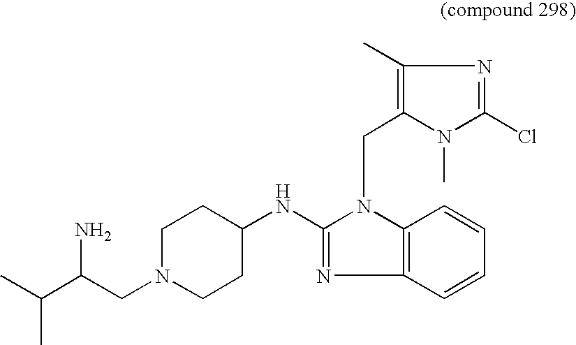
CC(C(CN1CCC(NC2=NC3=C(N2CC2=C(C)N=C(Cl)N2C)C=CC=C3)CC1)N)C
